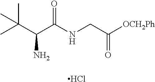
C(C(C(NCC([OCH2Ph])=O)=O)N)(C)(C)C.Cl
